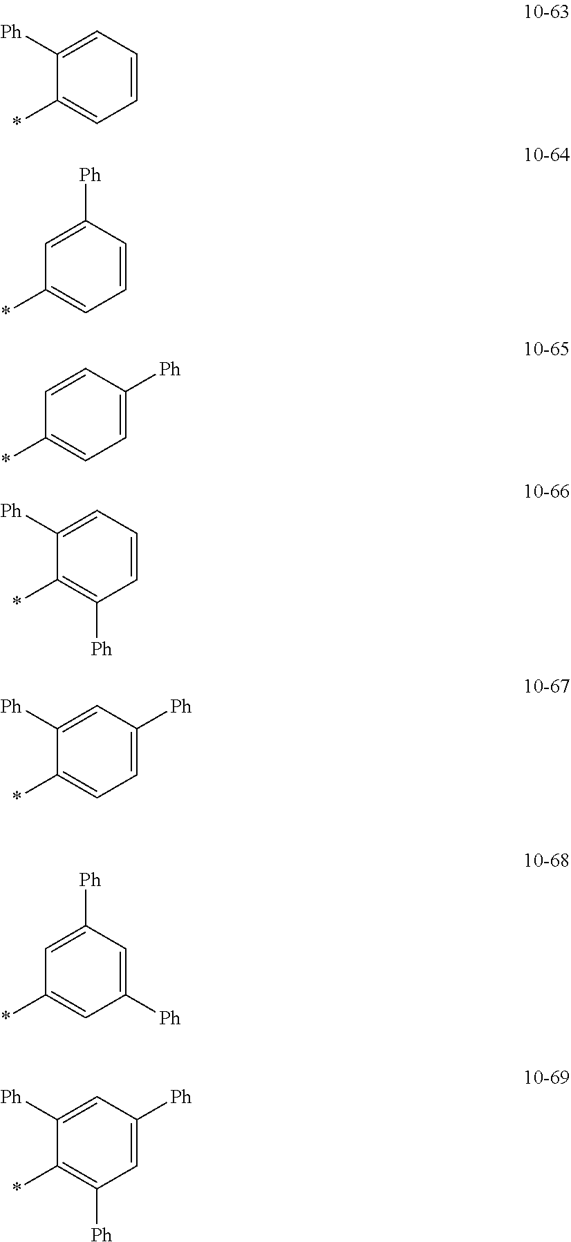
C1([Ph])=CC=CC=C1*.C1=C([Ph])C=CC=C1*.C1=CC([Ph])=CC=C1*.C1([Ph])=CC=CC([Ph])=C1*.C1([Ph])=CC([Ph])=CC=C1*.C1=C([Ph])C=C([Ph])C=C1*.C1([Ph])=CC([Ph])=CC([Ph])=C1*
